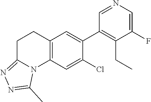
C12=C(C=C(Cl)C(C3=C(CC)C(F)=CN=C3)=C1)N1C(=NN=C1C)CC2
